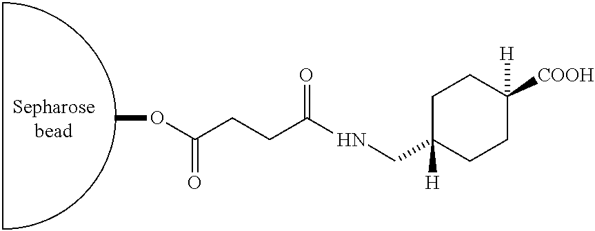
COC(=O)CCC(NCC1([H])CCC([H])([COOH])CC1)=O
